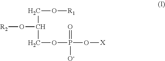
C(C(COP(O[X])(=O)[O-])O[R2])O[R1]
